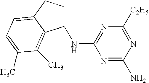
N1=C(N)N=C([C2H5])N=C1NC1CCC2=CC=C(C)C(C)=C12
